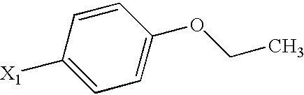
C1=C([X1])C=CC(OCC)=C1
